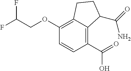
C1(OCC(F)F)=C2C(=C(C(=O)O)C=C1)C(C(N)=O)CC2
